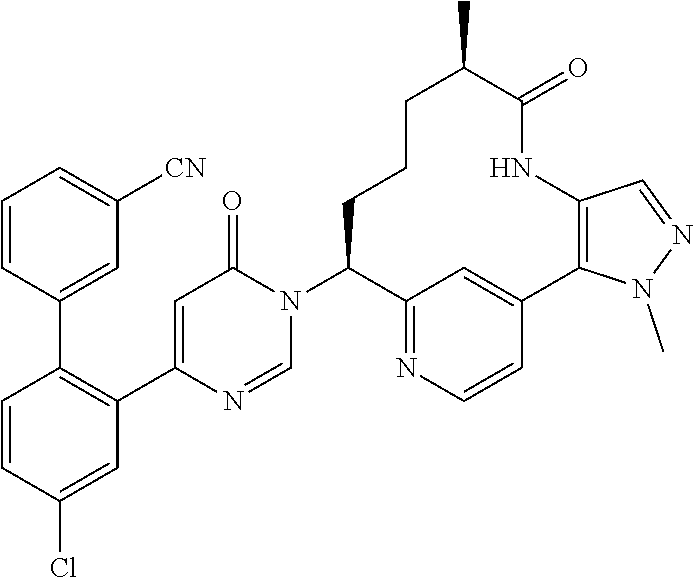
C1=CC(Cl)=CC(C2=CC(=O)N(C3C4=NC=CC(=C4)C4=C(NC(=O)C(C)CCC3)C=NN4C)C=N2)=C1C1=CC([CN])=CC=C1
